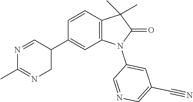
C1(C2C=NC(C)=NC2)=CC2=C(C=C1)C(C)(C)C(=O)N2C1=CC(C#N)=CN=C1
